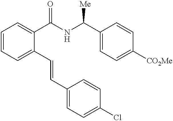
C1=CC=C(C=CC2=CC=C(Cl)C=C2)C(C(NC(C2=CC=C([CO2Me])C=C2)[Me])=O)=C1
